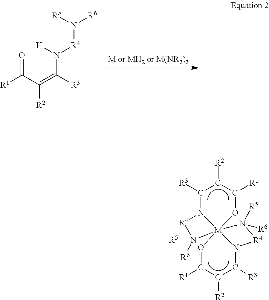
[R2]C1C([R1])O[M]234(N(C1[R3])[R4]N2([R6])[R5])N(C([R3])C([R2])C([R1])O3)[R4]N4([R5])[R6].[R1]C(C(=C([R3])N([H])[R4]N([R6])[R5])[R2])=O
